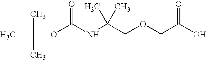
O(C(NC(COCC(O)=O)(C)C)=O)C(C)(C)C
